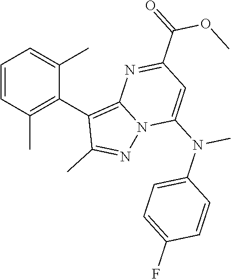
C1=CC(C)=C(C2=C3N(N=C2C)C(N(C2=CC=C(F)C=C2)C)=CC(C(=O)OC)=N3)C(C)=C1
